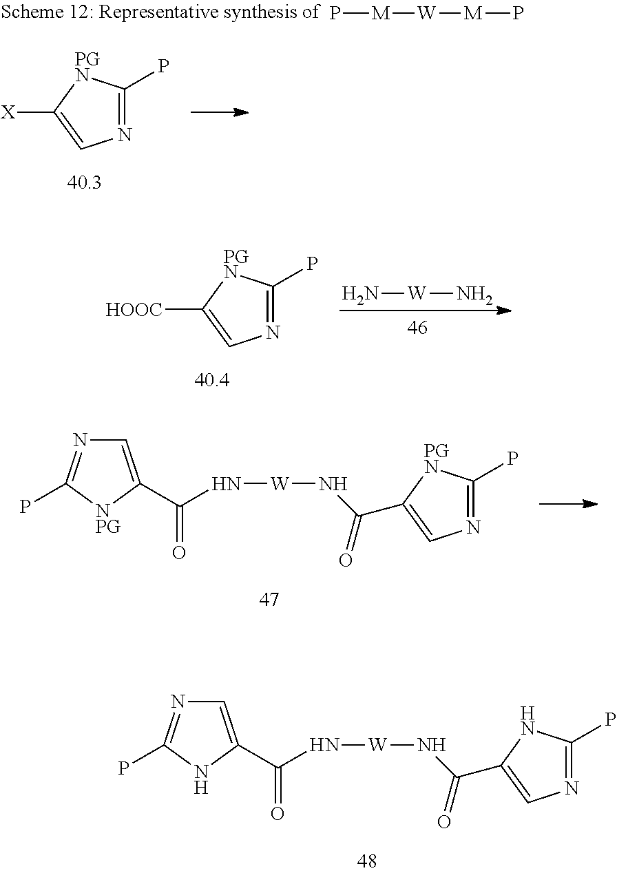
C1=C(C(=O)N[W]NC(=O)C2=CN=C(P)N2)NC(P)=N1.N1=C(P)[PGN]C([HOOC])=C1.N[W]N.C1=C(C(=O)N[W]NC(=O)C2=CN=C(P)[PGN]2)[NPG]C(P)=N1.P[M][W][M]P.N1=C(P)[PGN]C([X])=C1
